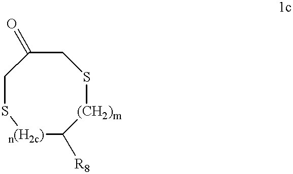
[n(H2c)]1C([R8])[(CH2)m]SCC(=O)CS1
